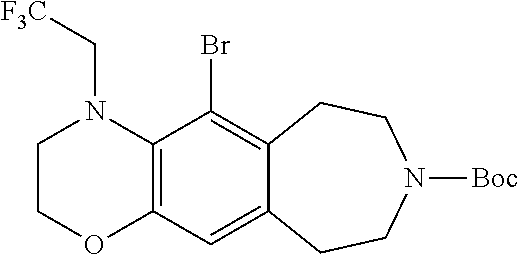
C1OC2=C(N(C[F3C])C1)C(Br)=C1C(=C2)CCN([Boc])CC1
